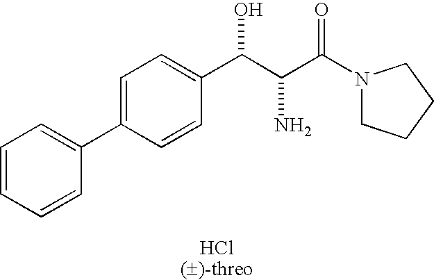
C1=CC=CC(C2=CC=C(C(C(C(N3CCCC3)=O)N)O)C=C2)=C1
